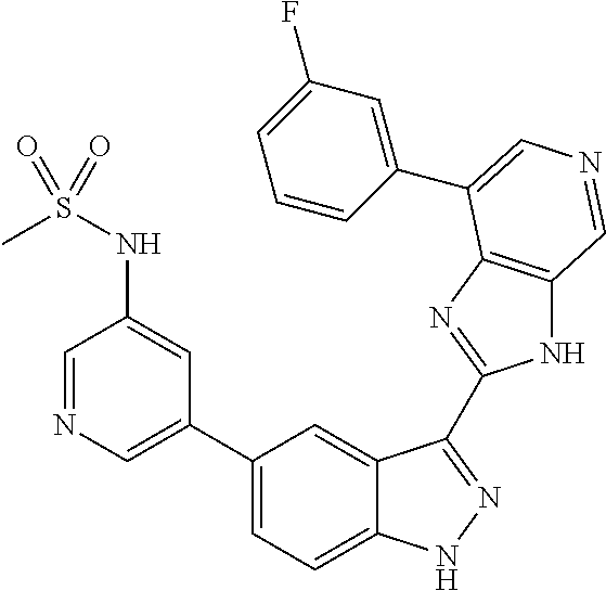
C1(C2=CN=CC(NS(C)(=O)=O)=C2)=CC=C2C(=C1)C(C1=NC3=C(N1)C=NC=C3C1=CC(F)=CC=C1)=NN2
